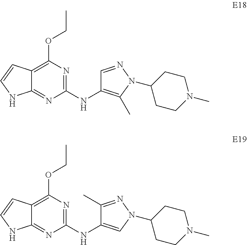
C12=C(OCC)N=C(NC3=C(C)N(C4CCN(C)CC4)N=C3)N=C1NC=C2.C12=C(OCC)N=C(NC3=CN(C4CCN(C)CC4)N=C3C)N=C1NC=C2
